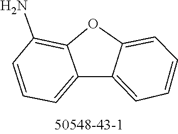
C12=CC=CC=C1C1=CC=CC(N)=C1O2
